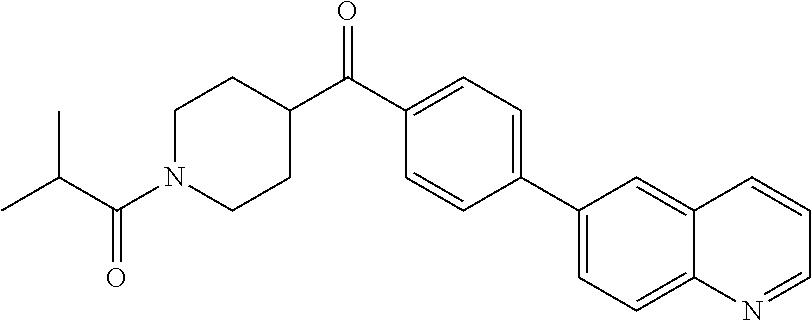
C1(C2=CC=C(C(C3CCN(C(C(C)C)=O)CC3)=O)C=C2)=CC=C2C(=C1)C=CC=N2
